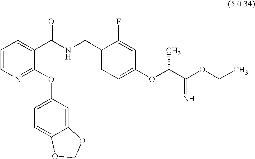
C1=CN=C(OC2=CC=C3C(=C2)OCO3)C(C(NCC2=CC=C(OC(C(OCC)=N)C)C=C2F)=O)=C1
